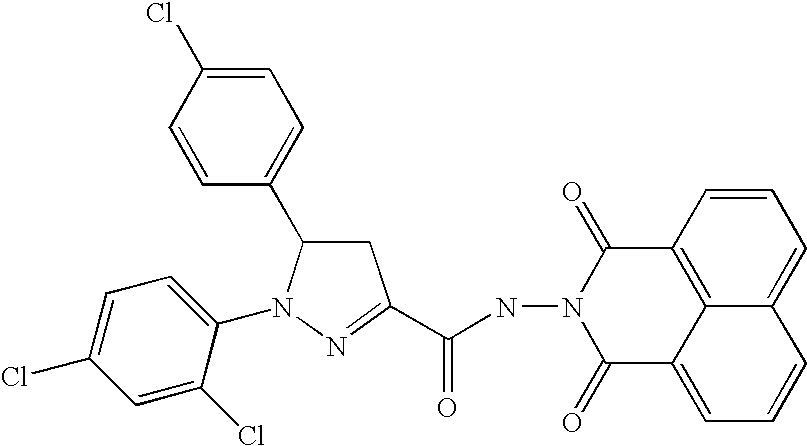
C1=C(Cl)C=CC(C2CC(C(NN3C(=O)C4=CC=CC5=CC=CC(=C45)C3=O)=O)=NN2C2=CC=C(Cl)C=C2Cl)=C1
